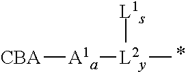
[CBA][A1a][L2y](C)[L1s]
